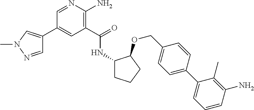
C1(C2=CN(C)N=C2)=CC(C(=O)NC2CCCC2OCC2=CC=C(C3=CC=CC(N)=C3C)C=C2)=C(N)N=C1
